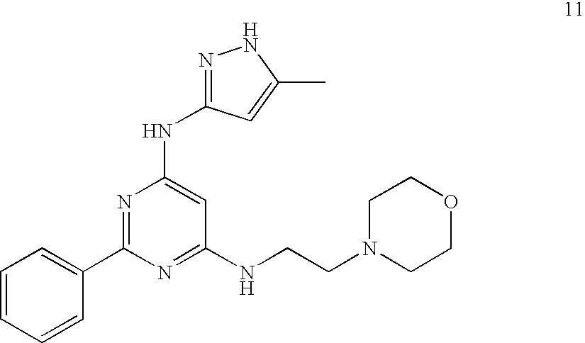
C1=CC=CC(C2=NC(NC3=NNC(C)=C3)=CC(NCCN3CCOCC3)=N2)=C1
